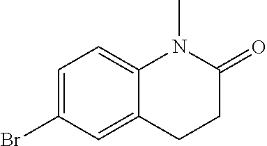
C1=C(Br)C=C2C(=C1)N(C)C(=O)CC2
